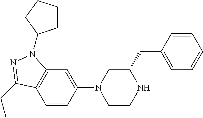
C12=C(C=CC(N3CCNC(CC4=CC=CC=C4)C3)=C1)C(CC)=NN2C1CCCC1
